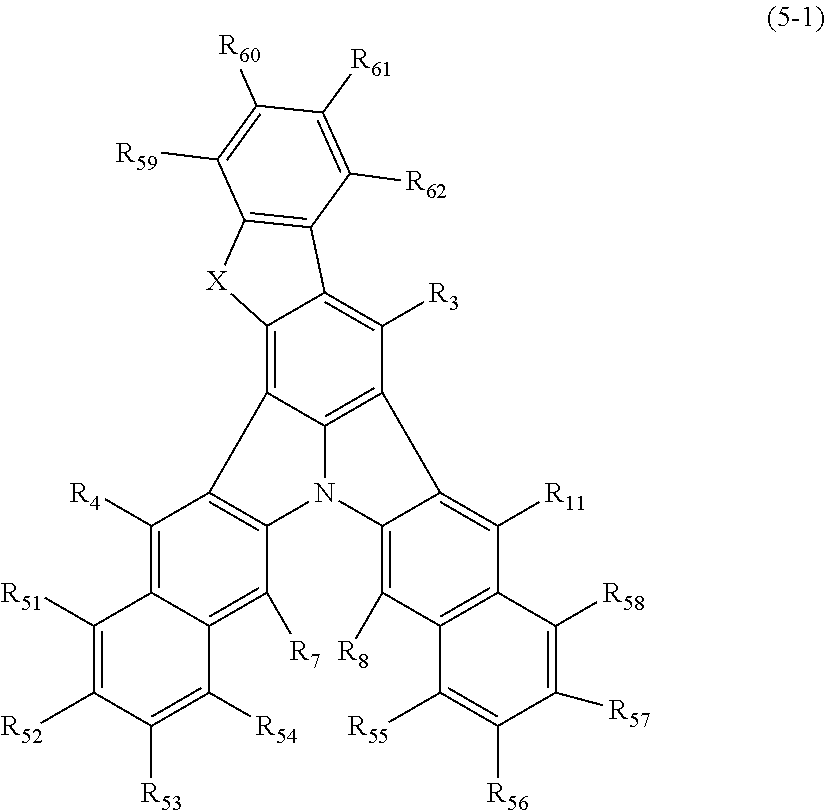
C12=C3C([R3])=C4C(=C1C1=C(N2C2=C([R8])C5=C(C([R11])=C23)C([R58])=C([R57])C([R56])=C5[R55])C([R7])=C2C(=C1[R4])C([R51])=C([R52])C([R53])=C2[R54])[X]C1=C4C([R62])=C([R61])C([R60])=C1[R59]
